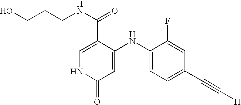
C1=C(C(NCCCO)=O)C(NC2=CC=C(C#C[H])C=C2F)=CC(=O)N1
